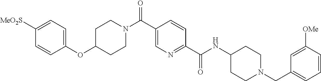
C1(OC2CCN(C(C3=CN=C(C(NC4CCN(CC5=CC=CC([OMe])=C5)CC4)=O)C=C3)=O)CC2)=CC=C([MeO2S])C=C1
